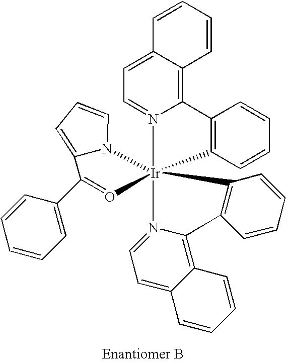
C12=C3N(=CC=C1C=CC=C2)[Ir]12(N4=CC=C5C(=C4C4=C1C=CC=C4)C=CC=C5)(C1=C3C=CC=C1)O=C(C1=CC=CC=C1)C1=CC=CN21
